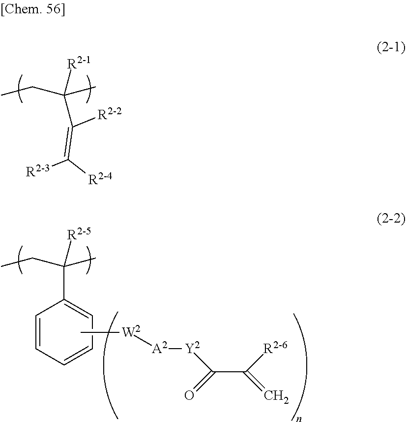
CCC(C)([R2-1])C(=C([R2-4])[R2-3])[R2-2].CCC(C)([R2-5])C1=CC=CC=C1.C[W2][A2][Y2]C(=O)C([R2-6])=C
